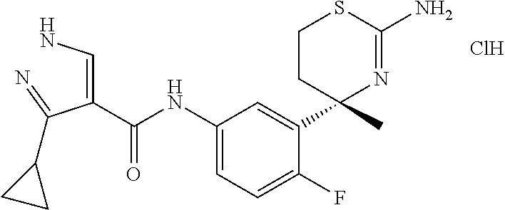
C(=CN)(C(NC1=CC=C(F)C(C2(C)N=C(N)SCC2)=C1)=O)C(=N)C1CC1.Cl
